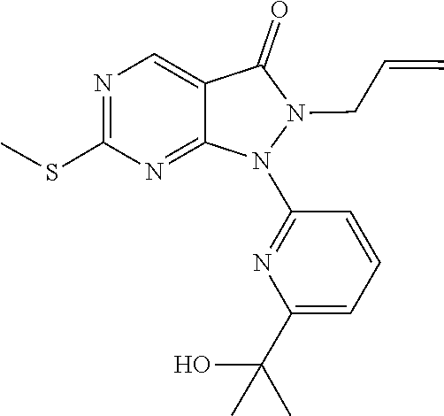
C1=CC=C(C(C)(C)O)N=C1N1N(CC=C)C(=O)C2=CN=C(SC)N=C12
